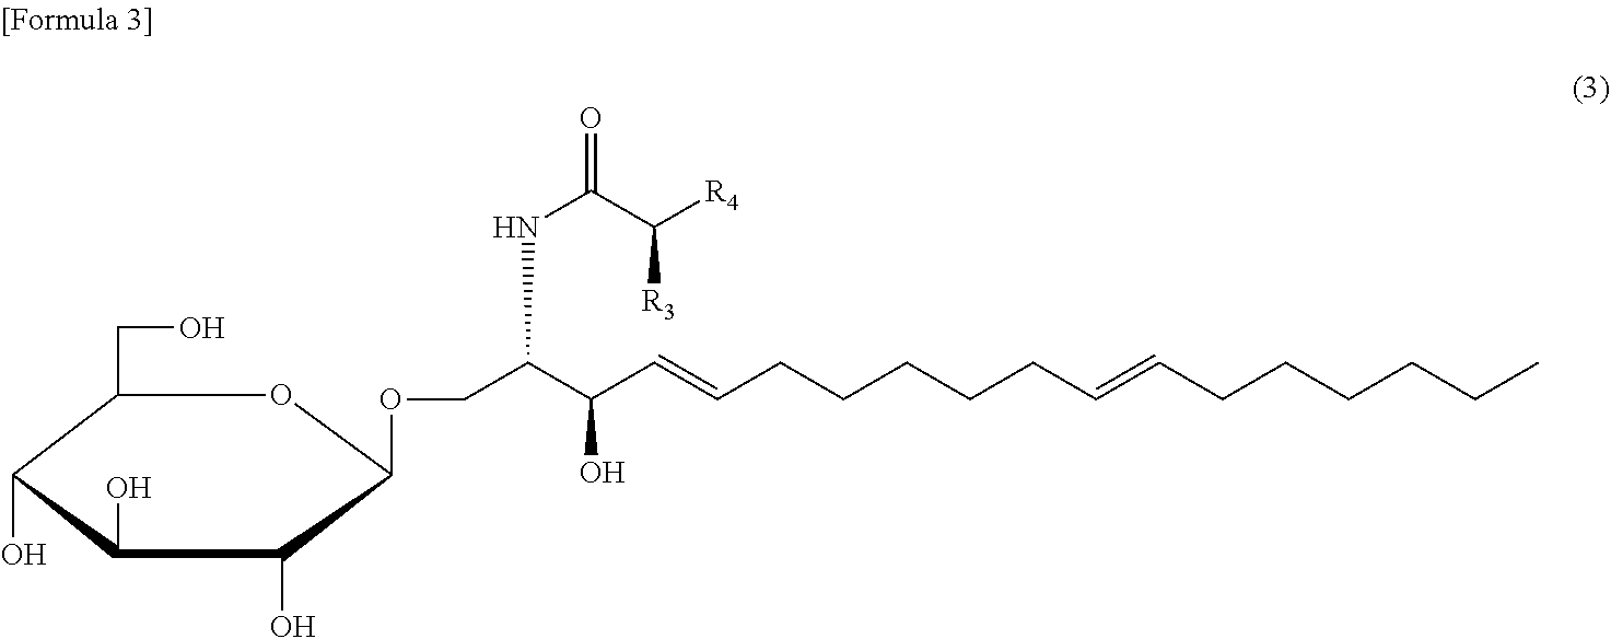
C1(CO)C(O)C(O)C(O)C(OCC(C(C=CCCCCCC=CCCCCCC)O)NC(=O)C([R4])[R3])O1
